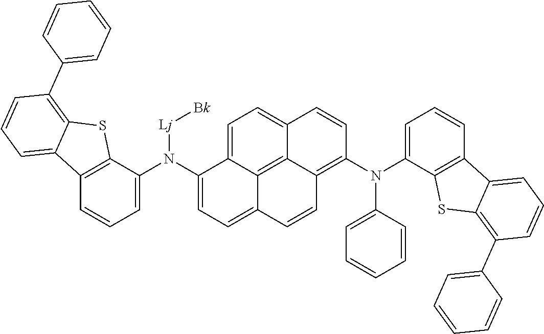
C12=C(C(N(C3=CC=C4C5=C6C(=C(N(C7=CC=CC=C7)C7=CC=CC8=C7SC7=C(C9=CC=CC=C9)C=CC=C87)C=CC6=CC=C35)C=C4)[Lj][Bk])=CC=C1)SC1=C(C3=CC=CC=C3)C=CC=C21
